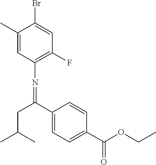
C1(C)=CC(N=C(CC(C)C)C2=CC=C(C(=O)OCC)C=C2)=C(F)C=C1Br
